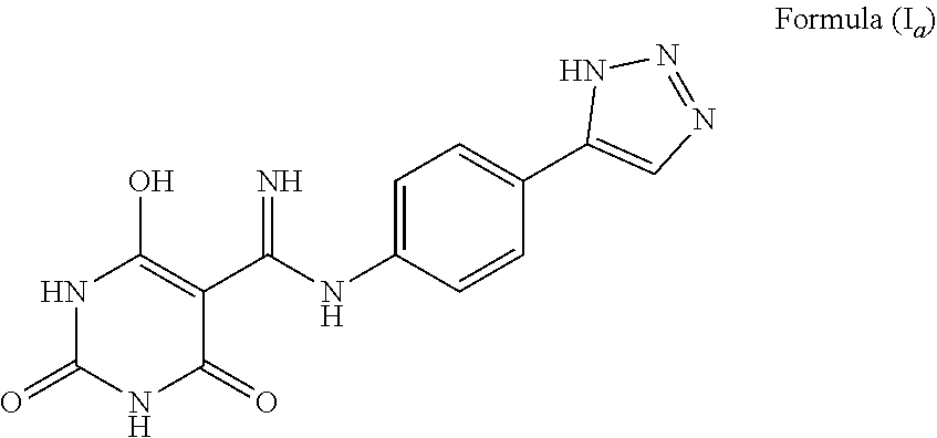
N1C(=O)NC(=O)C(C(NC2=CC=C(C3=CN=NN3)C=C2)=N)=C1O
